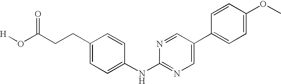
C1(CCC(O[H])=O)=CC=C(NC2=NC=C(C3=CC=C(OC)C=C3)C=N2)C=C1
